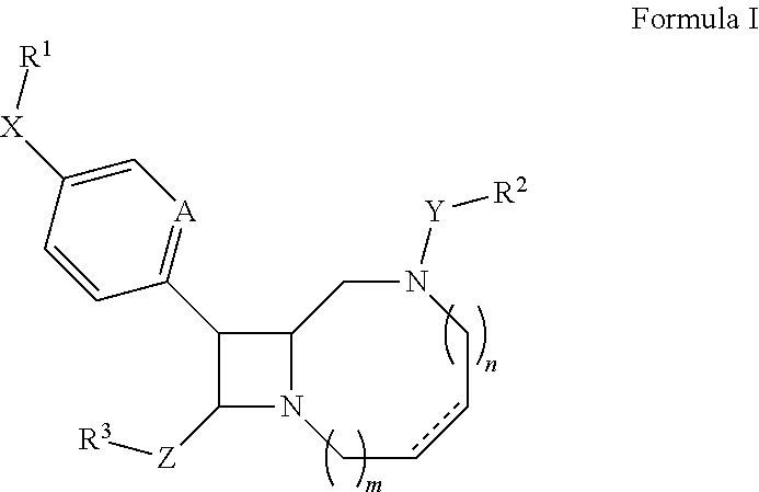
C1ccCN([Y][R2])CC2N1C([Z][R3])C2C1=[A]C=C([X][R1])C=C1
